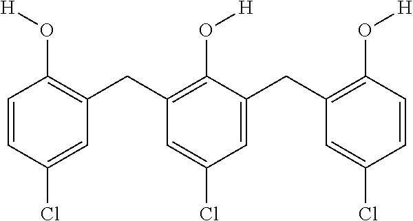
C1=CC(O[H])=C(CC2=C(O[H])C(CC3=C(O[H])C=CC(Cl)=C3)=CC(Cl)=C2)C=C1Cl
